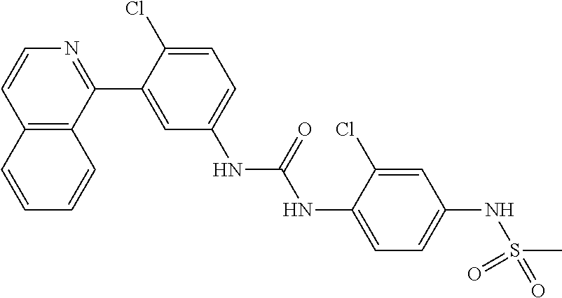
C12=C(C(C3=CC(NC(NC4=CC=C(NS(C)(=O)=O)C=C4Cl)=O)=CC=C3Cl)=NC=C1)C=CC=C2
